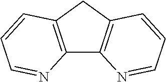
C12=C(CC3=C1N=CC=C3)C=CC=N2
